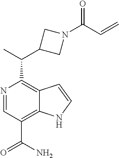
C1(C(C2CN(C(C=C)=O)C2)C)=C2C(=C(C(N)=O)C=N1)NC=C2
